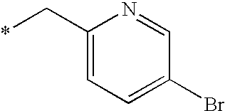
C1(C*)=CC=C(Br)C=N1
